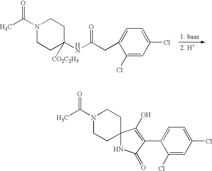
N1(C(C)=O)CCC2(CC1)NC(=O)C(C1=CC=C(Cl)C=C1Cl)=C2O.N1(C(C)=O)CCC(NC(CC2=CC=C(Cl)C=C2Cl)=O)([CO2C2H5])CC1
